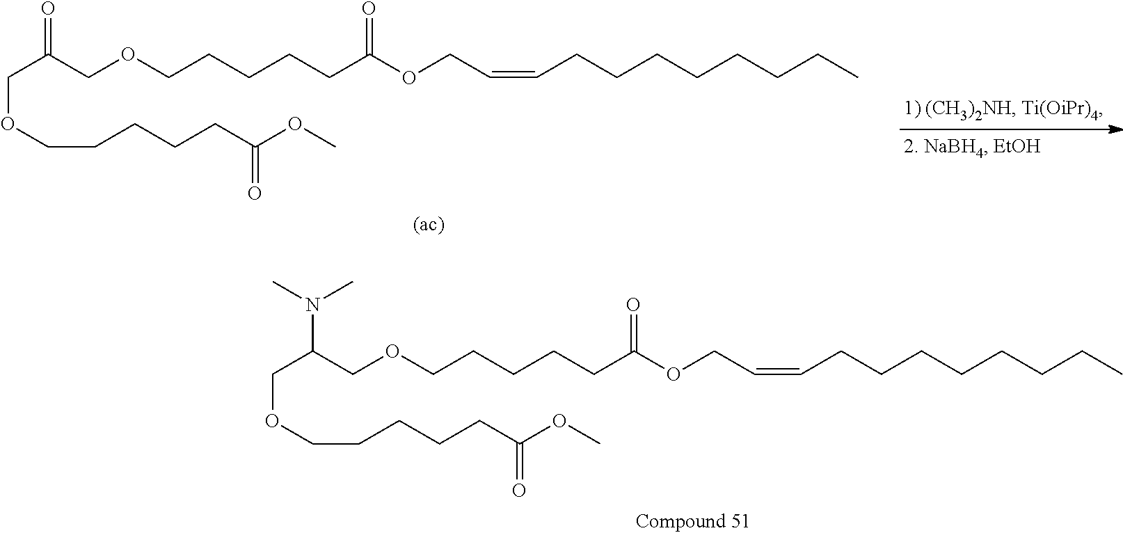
C(C(=O)COCCCCCC(OCC=CCCCCCCCC)=O)OCCCCCC(OC)=O.C(C(N(C)C)COCCCCCC(OCC=CCCCCCCCC)=O)OCCCCCC(OC)=O
